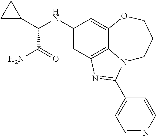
C1(NC(C2CC2)C(N)=O)=CC2=C3C(=C1)OCCCN3C(C1=CC=NC=C1)=N2
